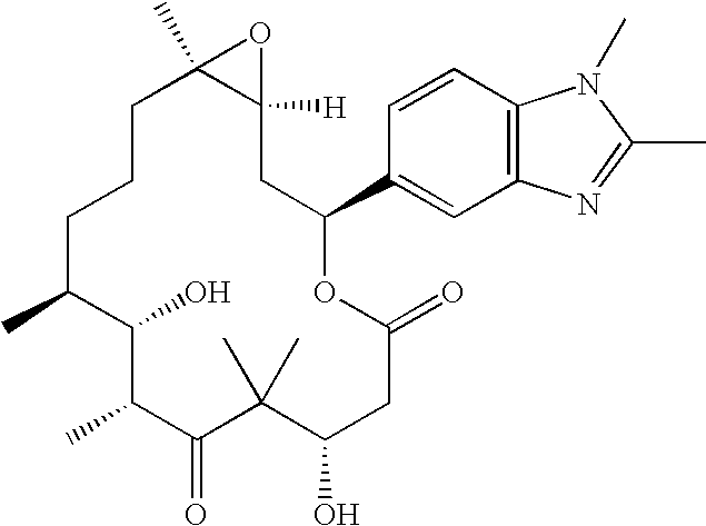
C1C2(C)C([H])(CC(C3=CC4=C(C=C3)N(C)C(C)=N4)OC(=O)CC(O)C(C)(C)C(=O)C(C)C(O)C(C)CC1)O2
